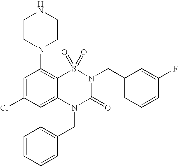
C1=C(Cl)C=C2C(=C1N1CCNCC1)S(=O)(=O)N(CC1=CC=CC(F)=C1)C(=O)N2CC1=CC=CC=C1
